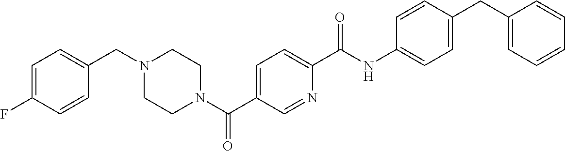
C1=C(F)C=CC(CN2CCN(C(C3=CC=C(C(NC4=CC=C(CC5=CC=CC=C5)C=C4)=O)N=C3)=O)CC2)=C1
